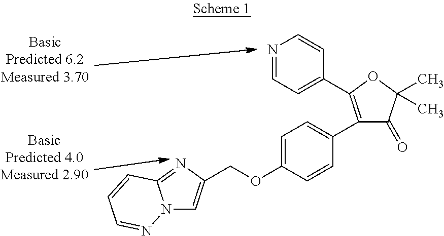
N1=CC=C(C2=C(C3=CC=C(OCC4=CN5C(=N4)C=CC=N5)C=C3)C(=O)C(C)(C)O2)C=C1
